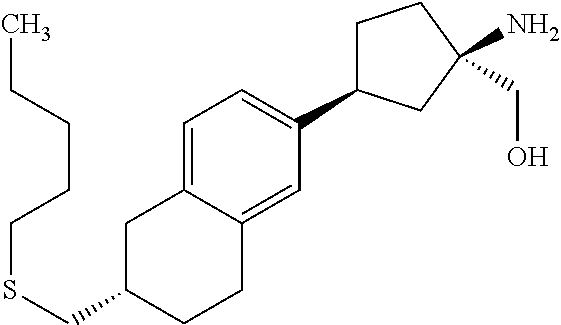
C1=C2C(=CC(C3CCC(CO)(N)C3)=C1)CCC(CSCCCCC)C2
